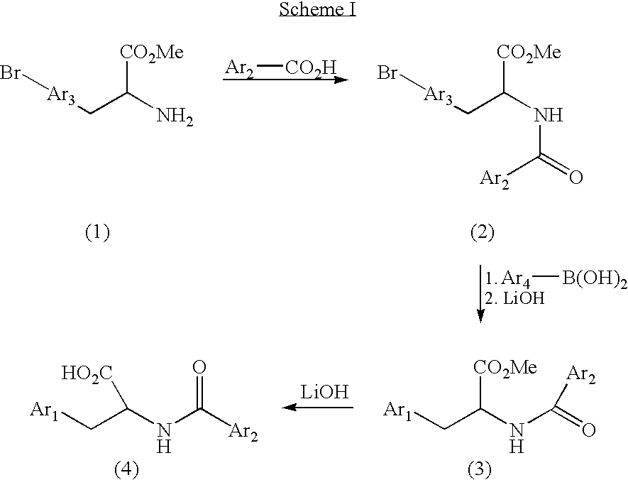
[Ar3](CC(N)[CO2Me])Br.[Ar2][CO2H].[Ar3](CC(NC([Ar2])=O)[CO2Me])Br.[Ar4][B(OH)2].[Ar1]CC(NC([Ar2])=O)[CO2Me].[LiOH].[Ar1]CC(NC([Ar2])=O)[HO2C]
